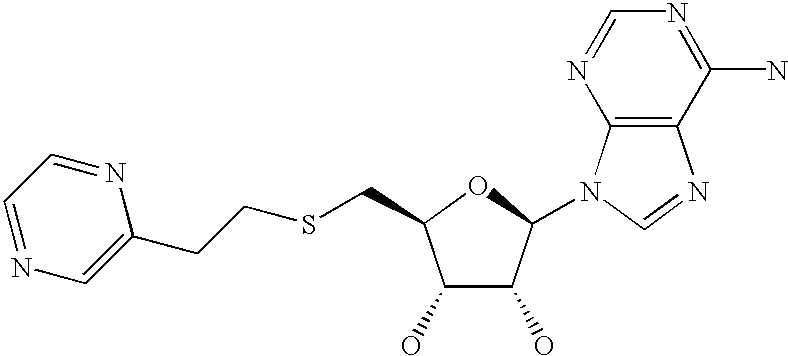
C1(O)C(O)C(N2C3=C(N=C2)C(N)=NC=N3)OC1CSCCC1=CN=CC=N1
